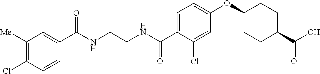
C1([Me])=C(Cl)C=CC(C(NCCNC(C2=CC=C(OC3CCC(C(O)=O)CC3)C=C2Cl)=O)=O)=C1
